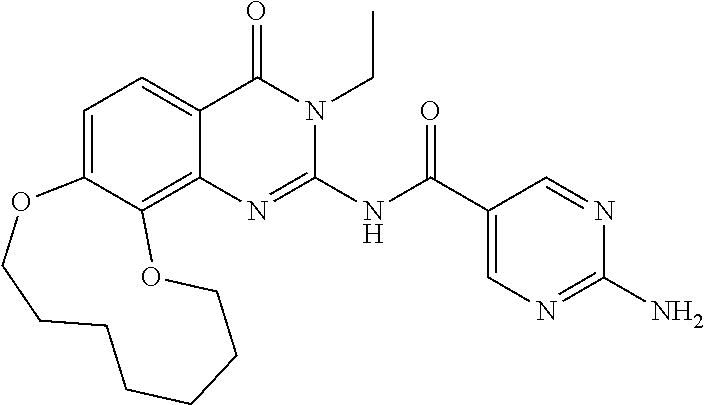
C1=C2C(=C3C(=C1)C(=O)N(CC)C(NC(=O)C1=CN=C(N)N=C1)=N3)OCCCCCCCO2
